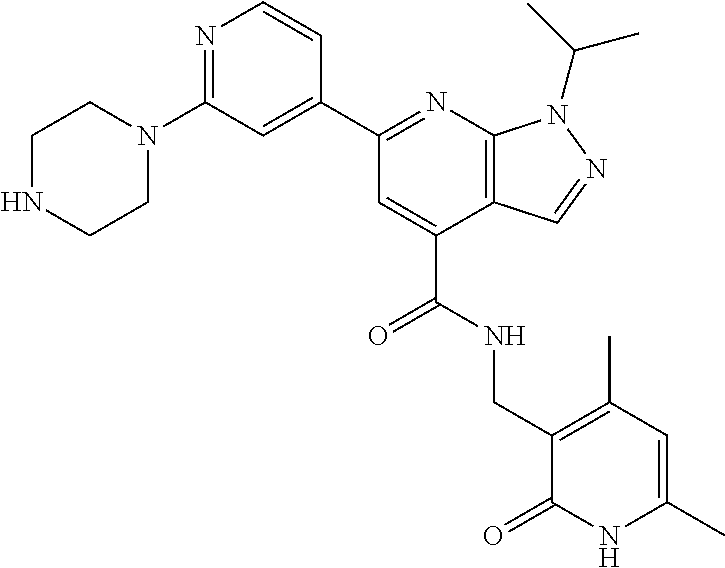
C1(N2CCNCC2)=NC=CC(C2=NC3=C(C(C(NCC4=C(C)C=C(C)NC4=O)=O)=C2)C=NN3C(C)C)=C1
